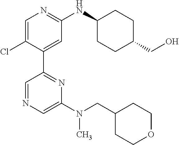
C1=C(Cl)C(C2=NC(N(CC3CCOCC3)C)=CN=C2)=CC(NC2CCC(CO)CC2)=N1
